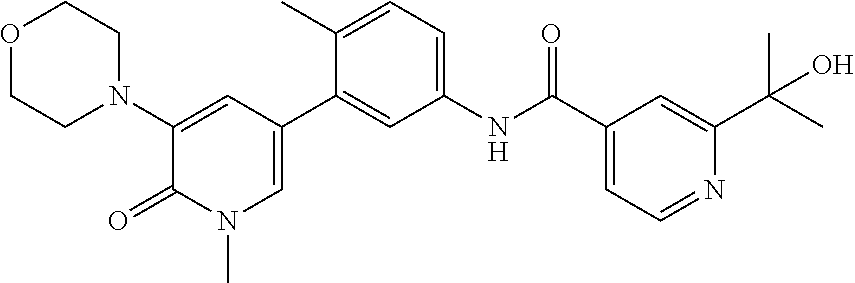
O1CCN(C2=CC(C3=CC(NC(C4=CC=NC(C(C)(C)O)=C4)=O)=CC=C3C)=CN(C)C2=O)CC1
